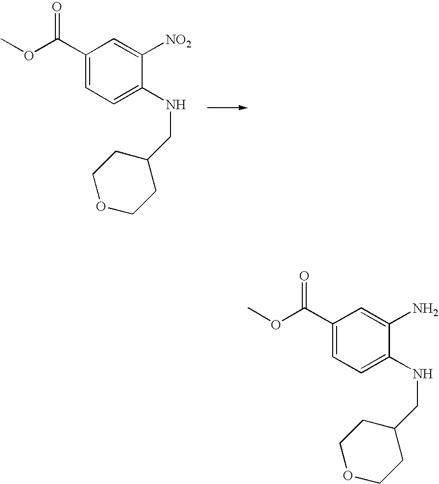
C1(C(OC)=O)=CC=C(NCC2CCOCC2)C([NO2])=C1.C1(C(OC)=O)=CC=C(NCC2CCOCC2)C(N)=C1
